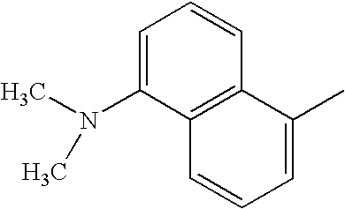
C1=C(N(C)C)C2=C(C=C1)C(C)=CC=C2
